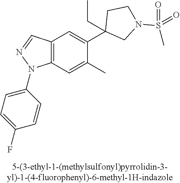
C12=C(C=C(C)C(C3(CC)CN(S(C)(=O)=O)CC3)=C1)N(C1=CC=C(F)C=C1)N=C2
